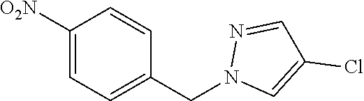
C1([O2N])=CC=C(CN2C=C(Cl)C=N2)C=C1
